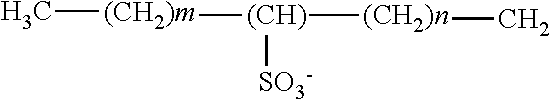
C[(CH2)m][(CH)]([(CH2)n]C)[SO3-]
